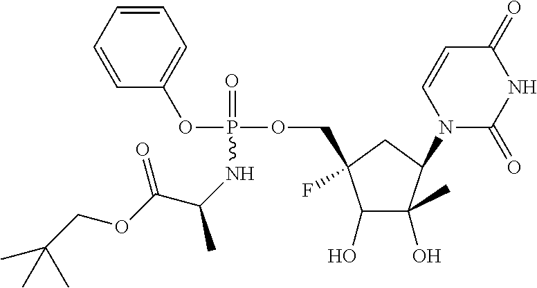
C1(O)C(C)(O)C(N2C(=O)NC(=O)C=C2)CC1(COP(OC1=CC=CC=C1)(=O)NC(C(OCC(C)(C)C)=O)C)F
